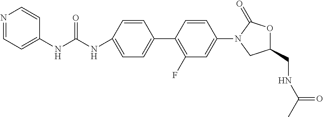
N(C1=CC=C(C2=C(F)C=C(N3CC(CNC(C)=O)OC3=O)C=C2)C=C1)C(NC1=CC=NC=C1)=O
